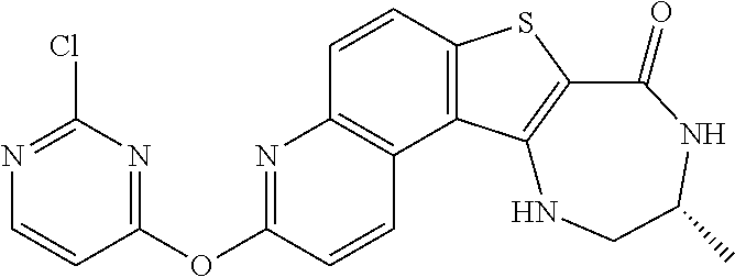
C1=CC2=C(C3=C1N=C(OC1=NC(Cl)=NC=C1)C=C3)C1=C(S2)C(=O)NC(C)CN1
